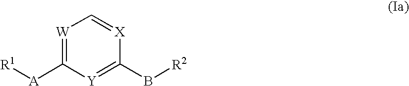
[W]1=C([A][R1])[Y]=C(B[R2])[X]=C1
